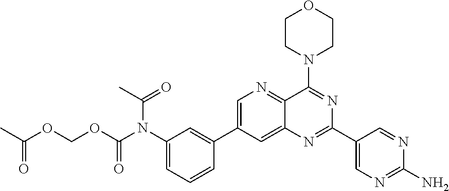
C1=C(C2=CC(N(C(OCOC(C)=O)=O)C(C)=O)=CC=C2)C=C2C(=N1)C(N1CCOCC1)=NC(C1=CN=C(N)N=C1)=N2
